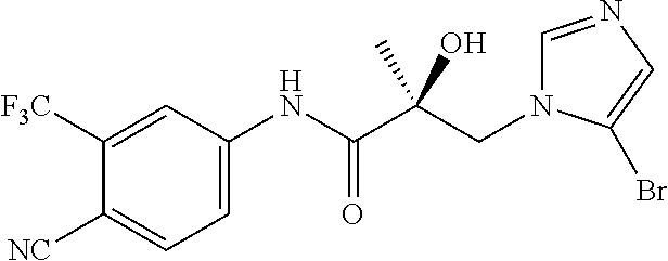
C(C(C(NC1=CC=C([NC])C([F3C])=C1)=O)(O)C)N1C=NC=C1Br
